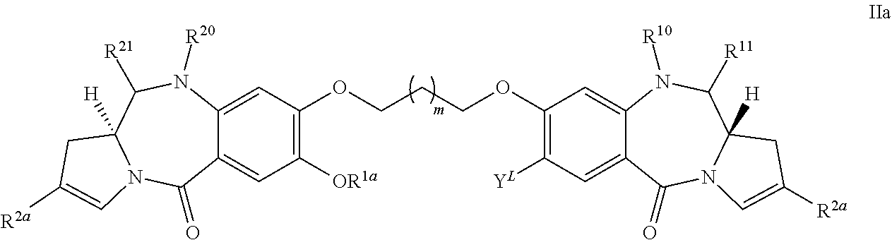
C1([OR1a])=C(OCCCOC2=C([YL])C=C3C(=C2)N([R10])C([R11])C2([H])N(C3=O)C=C([R2a])C2)C=C2C(=C1)C(=O)N1C([H])(C([R21])N2[R20])CC([R2a])=C1
